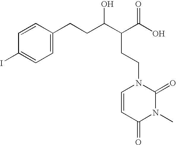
C1=C(CCC(O)C(C(O)=O)CCN2C=CC(=O)N(C)C2=O)C=CC(I)=C1
